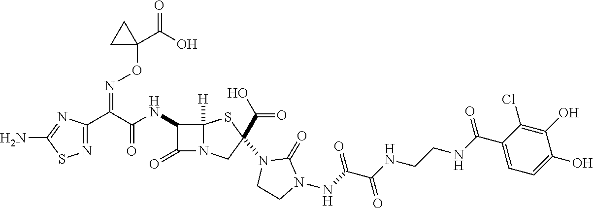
C(=O)(NC1C(=O)N2C1([H])SC(N1CCN(NC(C(NCCNC(C3=CC=C(O)C(O)=C3Cl)=O)=O)=O)C1=O)(C(O)=O)C2)C(C1=NSC(N)=N1)=NOC1(C(O)=O)CC1
